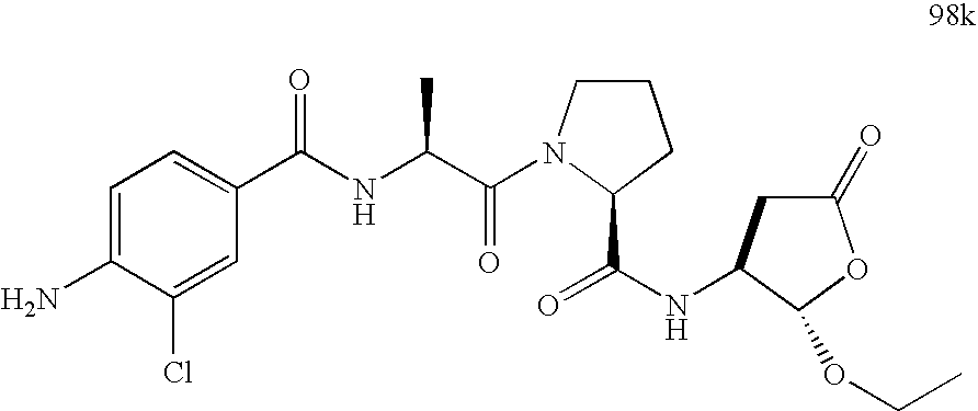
NC1=CC=C(C(NC(C(=O)N2CCCC2C(=O)NC2CC(=O)OC2OCC)C)=O)C=C1Cl
